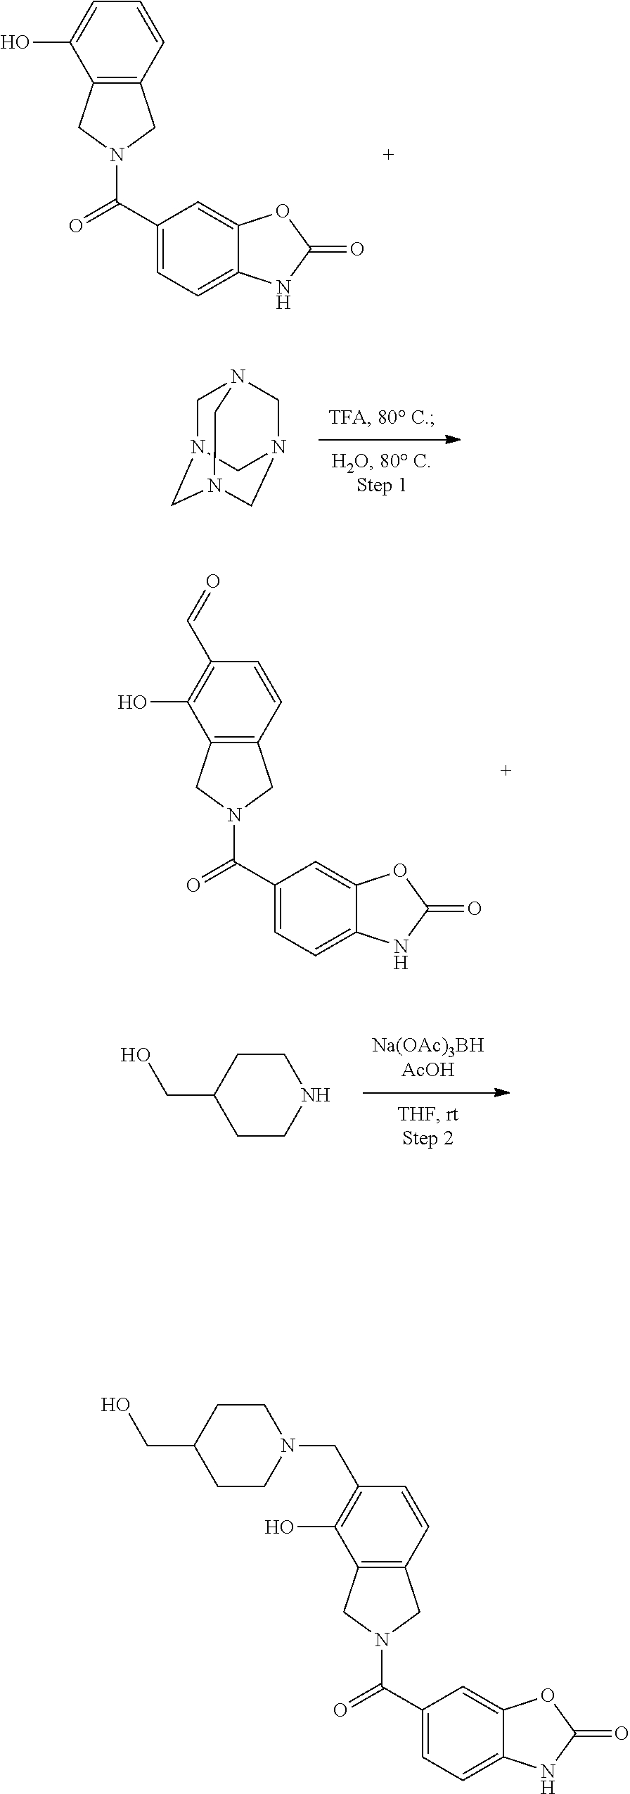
C1N2CN3CN(CN1C3)C2.C12=C(C=CC(C=O)=C1O)CN(C(C1=CC=C3C(=C1)OC(=O)N3)=O)C2.C1CNCCC1CO.C12=C(C=CC=C1O)CN(C(C1=CC=C3C(=C1)OC(=O)N3)=O)C2.C12=C(C=CC(CN3CCC(CO)CC3)=C1O)CN(C(C1=CC=C3C(=C1)OC(=O)N3)=O)C2
